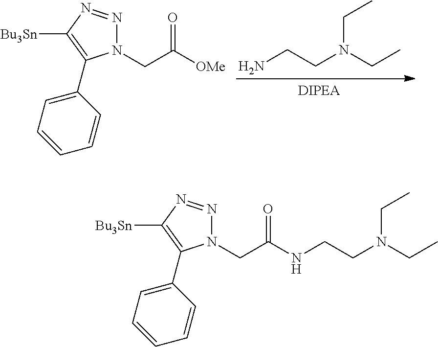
C(C([OMe])=O)N1N=NC([Bu3Sn])=C1C1=CC=CC=C1.NCCN(CC)CC.C(C(=O)NCCN(CC)CC)N1N=NC([Bu3Sn])=C1C1=CC=CC=C1
